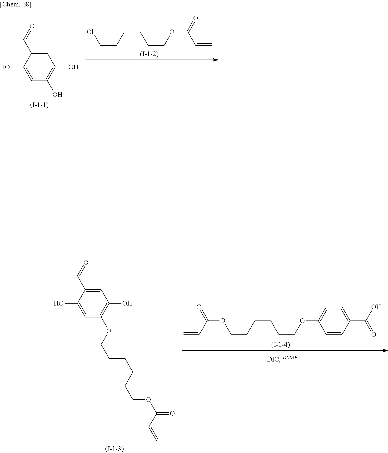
C(C(=O)OCCCCCCCl)=C.C1=C(C=O)C(O)=CC(O)=C1O.C1=CC(C(O)=O)=CC=C1OCCCCCCOC(=O)C=C.C1=C(C=O)C(O)=CC(OCCCCCCOC(=O)C=C)=C1O
